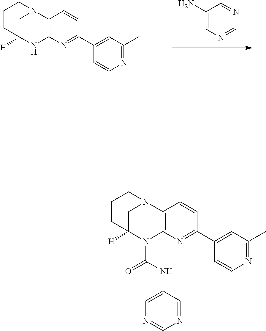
N12C3=C(N(C(NC4=CN=CN=C4)=O)C([H])(C1)CCC2)N=C(C1=CC(C)=NC=C1)C=C3.N12C3=C(NC([H])(C1)CCC2)N=C(C1=CC(C)=NC=C1)C=C3.NC1=CN=CN=C1
